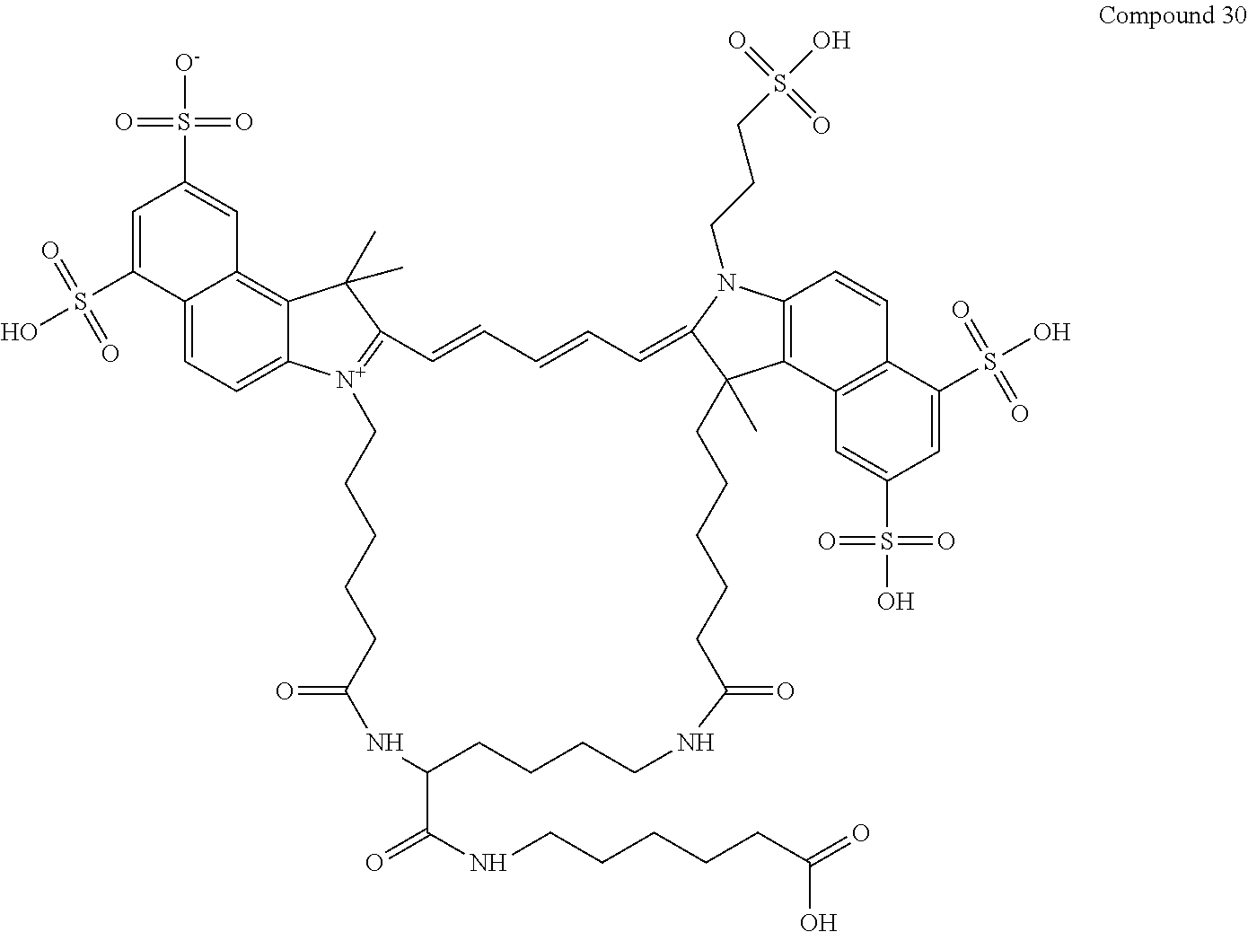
C12=CC=C3C(=C1C=C(S([O-])(=O)=O)C=C2S(O)(=O)=O)C(C)(C)C1=[N+]3CCCCCC(=O)NC(C(NCCCCCC(=O)O)=O)CCCCNC(=O)CCCCCC2(C)C3=C(N(CCCS(O)(=O)=O)C2=CC=CC=C1)C=CC1=C3C=C(S(O)(=O)=O)C=C1S(O)(=O)=O
